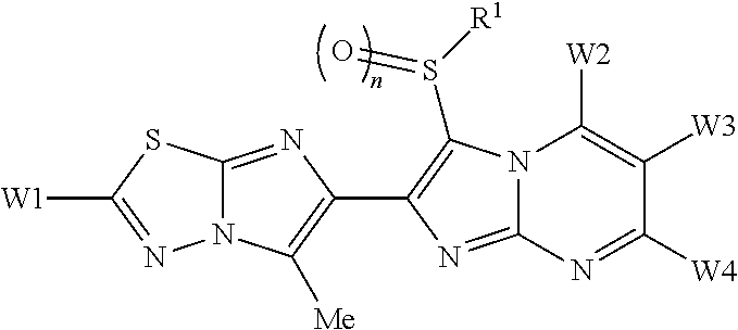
N12C(=NC(C3=C(S([R1])=O)N4C(=N3)N=C([W4])C([W3])=C4[W2])=C1[Me])SC([W1])=N2
